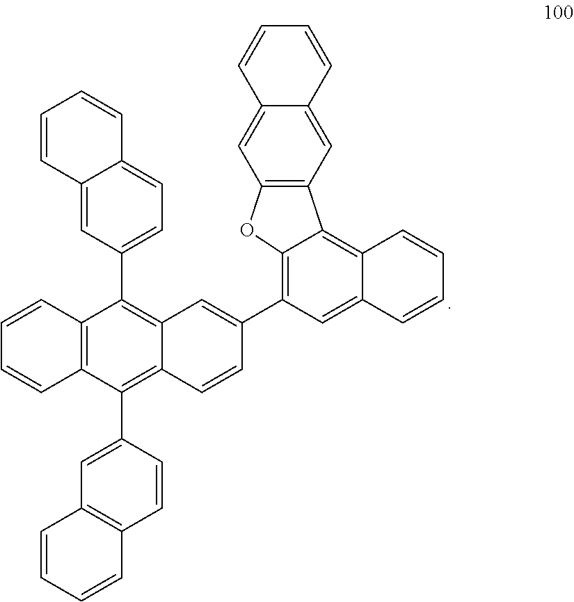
C12=C(C(C3=CC4=C(C=C3)C=CC=C4)=C3C(=C1C1=CC=C4C(=C1)C=CC=C4)C=C(C1=C4OC5=C(C=C6C(=C5)C=CC=C6)C4=C4C(=C1)C=CC=C4)C=C3)C=CC=C2
